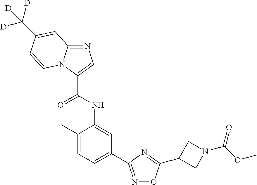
N1=C2N(C(C(NC3=CC(C4=NOC(C5CN(C(OC)=O)C5)=N4)=CC=C3C)=O)=C1)C=CC(C([D])([D])[D])=C2
